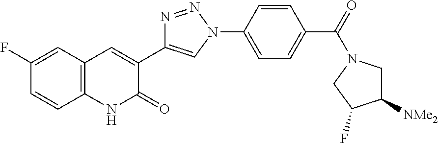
C12=C(C=C(F)C=C1)C=C(C1=CN(C3=CC=C(C(=O)N4CC([NMe2])C(F)C4)C=C3)N=N1)C(=O)N2
